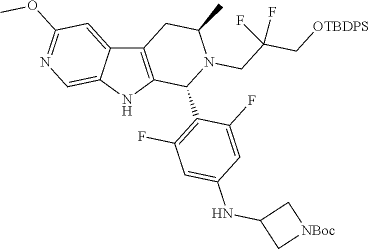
C12=C(NC3=CN=C(OC)C=C13)C(C1=C(F)C=C(NC3C[NBoc]C3)C=C1F)N(CC(C[OTBDPS])(F)F)C(C)C2
